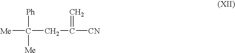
[Me]C([Ph])([Me])CC(=C)[CN]
